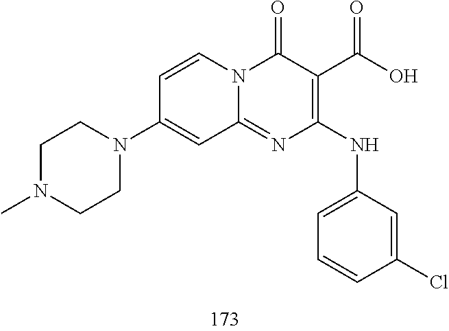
C1=CC(N2CCN(C)CC2)=CC2=NC(NC3=CC=CC(Cl)=C3)=C(C(O)=O)C(=O)N12
